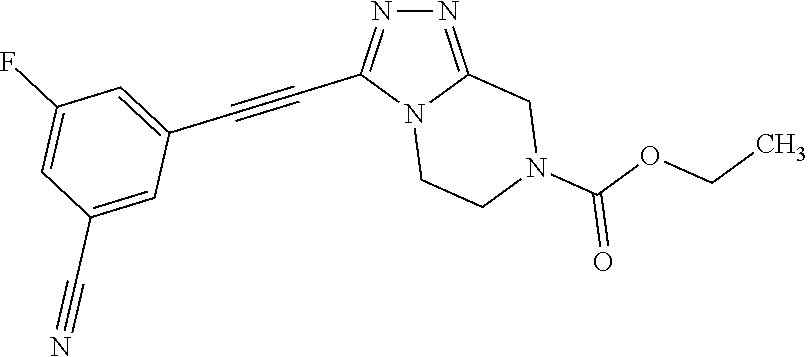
N12CCN(C(OCC)=O)CC1=NN=C2C#CC1=CC(F)=CC(C#N)=C1
